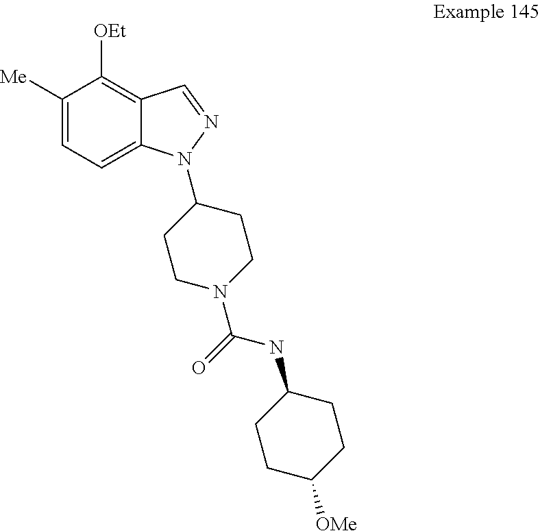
C1([Me])=CC=C2C(=C1[OEt])C=NN2C1CCN(C(NC2CCC([OMe])CC2)=O)CC1
